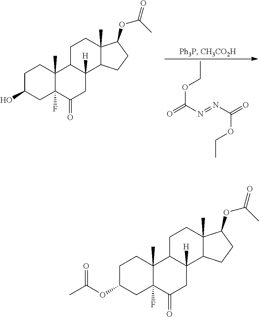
CCOC(=O)N=NC(=O)OCC.C1C(O)CC2(F)C(C)(C1)C1C([H])(CC2=O)C2C(C)(CC1)C(OC(C)=O)CC2.C1C(OC(C)=O)CC2(F)C(C)(C1)C1C([H])(CC2=O)C2C(C)(CC1)C(OC(C)=O)CC2
